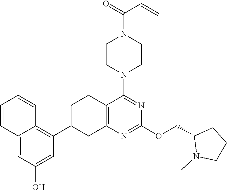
C1=C(O)C=C2C(=C1C1CC3=C(CC1)C(N1CCN(C(=O)C=C)CC1)=NC(OCC1N(C)CCC1)=N3)C=CC=C2
